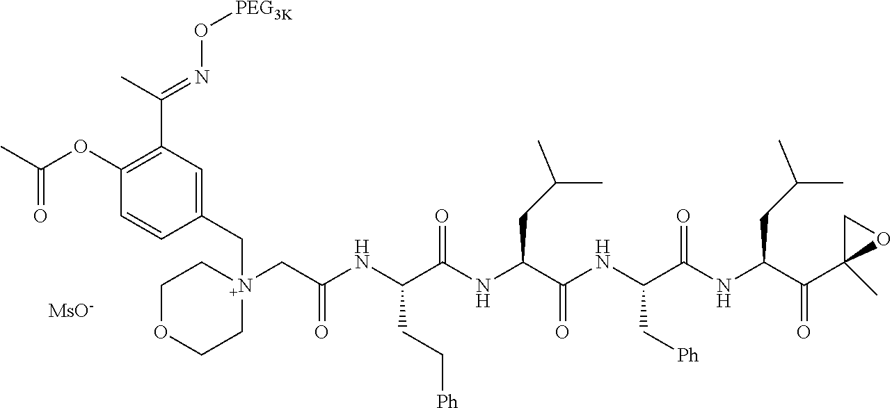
C(C1=C(OC(C)=O)C=CC(C[N+]2(CC(NC(C(NC(C(NC(C(NC(C(C3(C)OC3)=O)CC(C)C)=O)C[Ph])=O)CC(C)C)=O)CC[Ph])=O)CCOCC2)=C1)(=NO[PEG3K])C.[MsO-]
